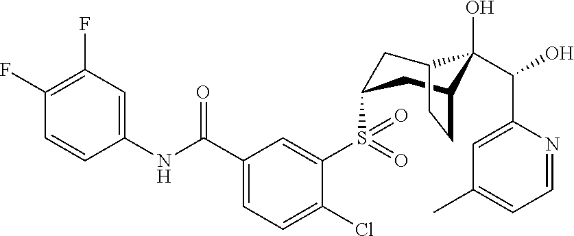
C1(F)=C(F)C=C(NC(C2=CC=C(Cl)C(S(=O)(=O)C3CC4C(O)(C(O)C5=CC(C)=CC=N5)C(C3)CC4)=C2)=O)C=C1
